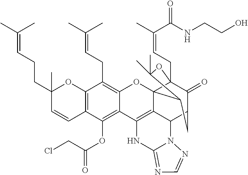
C12=C(C(OC(CCl)=O)=C3C(=C1CC=C(C)C)OC14C5=C3NC3=NC=NN3C5C3C(=O)C1(CC=C(C)C(NCCO)=O)OC(C)(C)C4C3)C=CC(CCC=C(C)C)(C)O2
